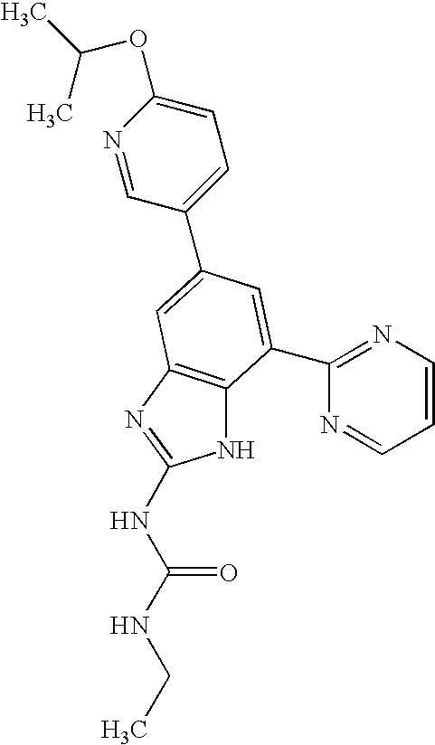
N1C2=C(N=C1NC(NCC)=O)C=C(C1=CC=C(OC(C)C)N=C1)C=C2C1=NC=CC=N1
